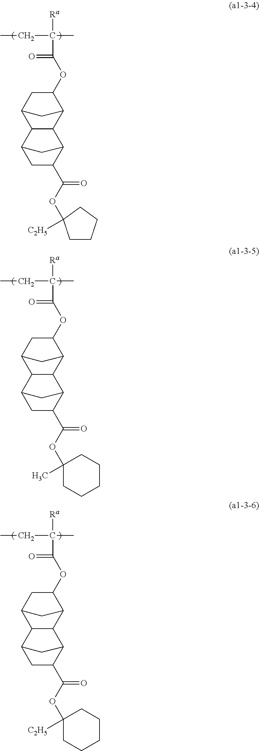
[Ra]C(C(=O)OC1CC2C3C(C1C2)C1C(C(OC2([C2H5])CCCC2)=O)CC3C1)(C)CC.[Ra]C(C(=O)OC1CC2C3C(C1C2)C1C(C(OC2(C)CCCCC2)=O)CC3C1)(C)CC.[Ra]C(C(=O)OC1CC2C3C(C1C2)C1C(C(OC2([C2H5])CCCCC2)=O)CC3C1)(C)CC
